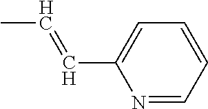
N1=CC=CC=C1C=CC
